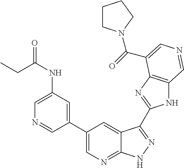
C1(C2=CN=C3C(=C2)C(C2=NC4=C(N2)C=NC=C4C(=O)N2CCCC2)=NN3)=CC(NC(CC)=O)=CN=C1
